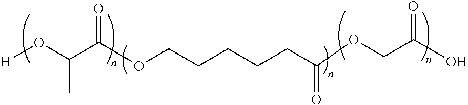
[H]OC(C(OCCCCCC(OCC(O)=O)=O)=O)C
